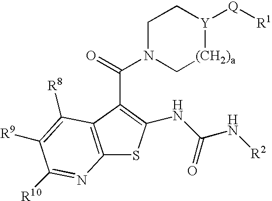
C1N(C(=O)C2=C(NC(N[R2])=O)SC3=C2C([R8])=C([R9])C([R10])=N3)C[(CH2)a][Y]([Q][R1])C1
